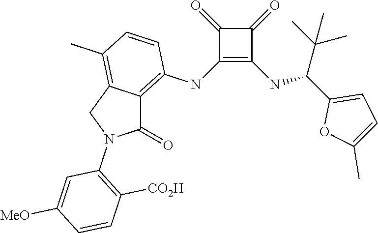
C1(NC2=C3C(=C(C)C=C2)CN(C2=C([CO2H])C=CC([MeO])=C2)C3=O)=C(NC(C2=CC=C(C)O2)C(C)(C)C)C(=O)C1=O
